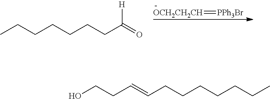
CCCCCCCC(=O)[H].[OCH2CH2CH]=[PPh3Br].OCCC=CCCCCCCC
